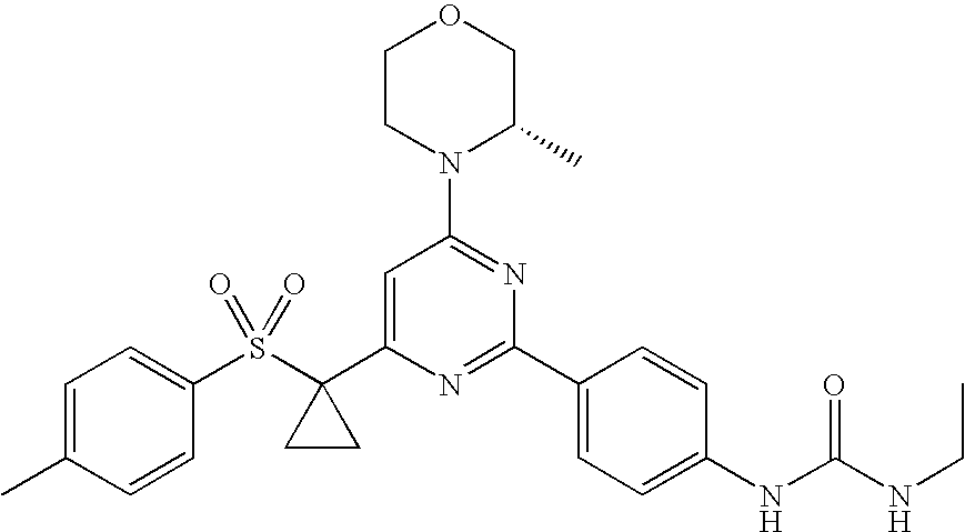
S(C1(C2=CC(N3C(C)COCC3)=NC(C3=CC=C(NC(NCC)=O)C=C3)=N2)CC1)(=O)(=O)C1=CC=C(C)C=C1
